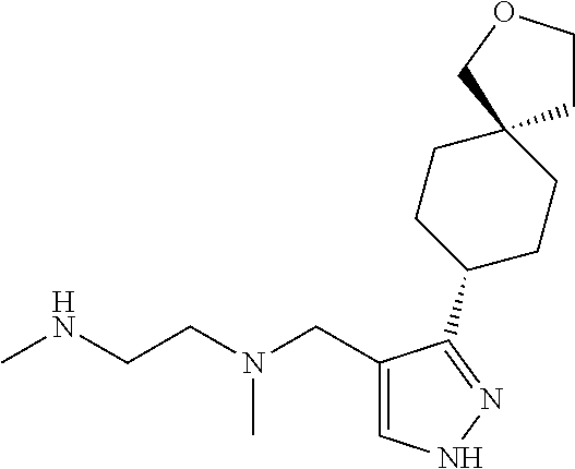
CNCCN(CC1=CNN=C1C1CCC2(CC1)CCOC2)C
